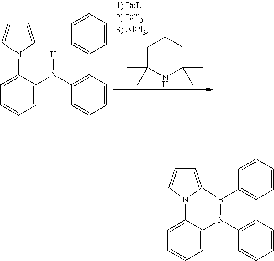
C1C(C)(C)NC(C)(C)CC1.C1=CN(C2=CC=CC=C2N(C2=C(C3=CC=CC=C3)C=CC=C2)[H])C=C1.C1=C2N(C=C1)C1=CC=CC=C1N1C3=C(C=CC=C3)C3=C(B21)C=CC=C3
